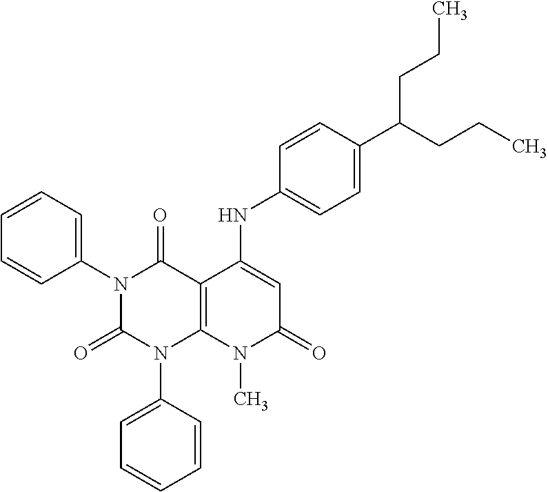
C1(N2C(=O)N(C3=CC=CC=C3)C3=C(C2=O)C(NC2=CC=C(C(CCC)CCC)C=C2)=CC(=O)N3C)=CC=CC=C1
